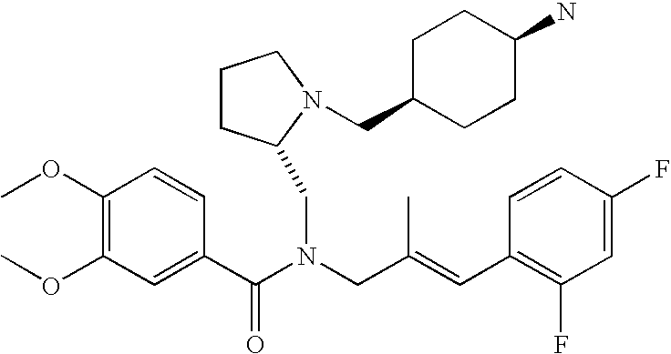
C1(OC)=C(OC)C=C(C(N(CC(=CC2=C(F)C=C(F)C=C2)C)CC2CCCN2CC2CCC(N)CC2)=O)C=C1
